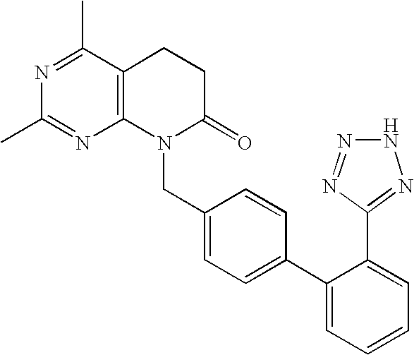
C(C1=CC=C(C2=CC=CC=C2C2=NNN=N2)C=C1)N1C(=O)CCC2=C1N=C(C)N=C2C
